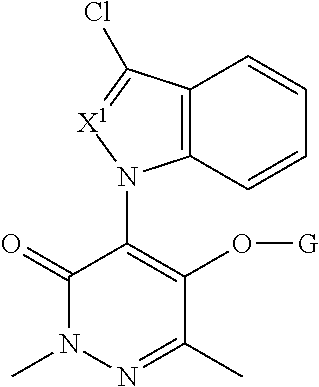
C12=C(C=CC=C1)N(C1=C(O[G])C(C)=NN(C)C1=O)[X1]=C2Cl
